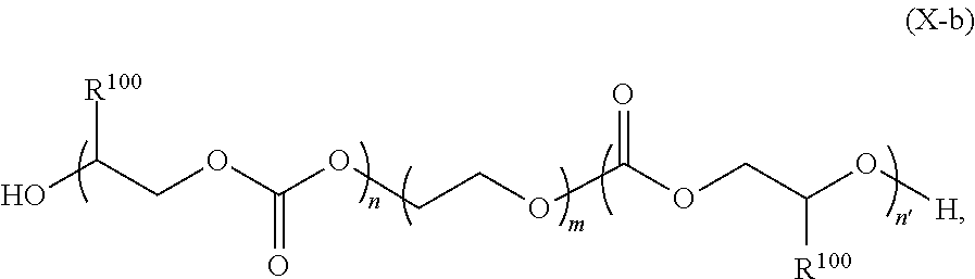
OC(COC(OCCOC(=O)OCC([R100])O[H])=O)[R100]
